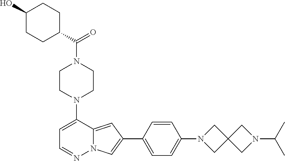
N1(C2=CC=NN3C2=CC(C2=CC=C(N4CC5(C4)CN(C(C)C)C5)C=C2)=C3)CCN(C(=O)C2CCC(O)CC2)CC1
